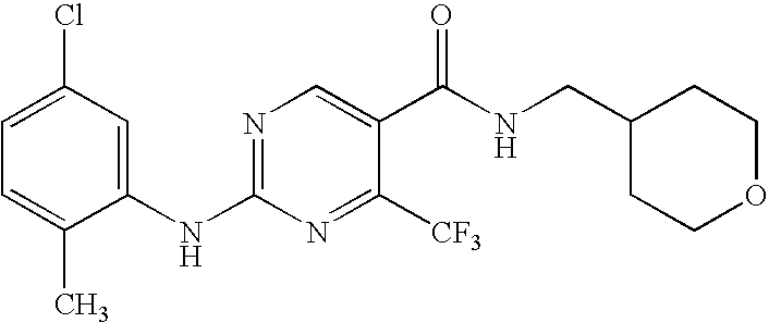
C1(NC2=NC=C(C(NCC3CCOCC3)=O)C([CF3])=N2)=CC(Cl)=CC=C1C
